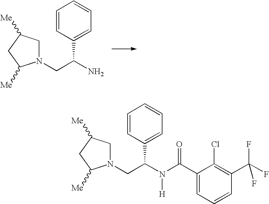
N1(CC(N)C2=CC=CC=C2)CC([Me])CC1[Me].N1(CC(N(C(C2=CC=CC(C(F)(F)F)=C2Cl)=O)[H])C2=CC=CC=C2)CC([Me])CC1[Me]
